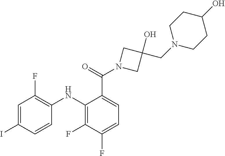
C1=C(I)C=CC(NC2=C(F)C(F)=CC=C2C(=O)N2CC(O)(CN3CCC(O)CC3)C2)=C1F
